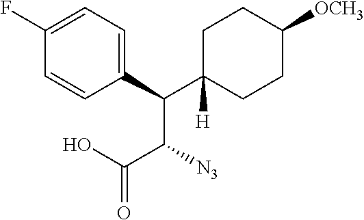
C1=CC(C(C2([H])CCC([OCH3])CC2)C([N3])C(O)=O)=CC=C1F
